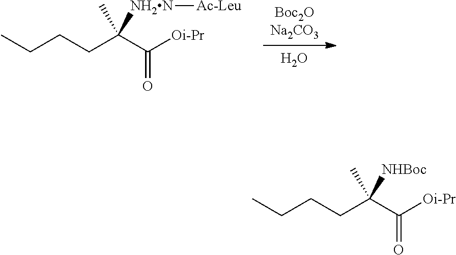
CCCCC(C([Oi-Pr])=O)([NHBoc])C.O.[Boc2ONa2CO3].CCCCC(C([Oi-Pr])=O)([NH2N][Ac-Leu])C
